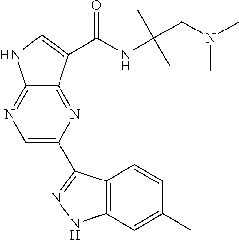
C1=C(C2=NNC3=C2C=CC(C)=C3)N=C2C(=N1)NC=C2C(NC(C)(C)CN(C)C)=O
